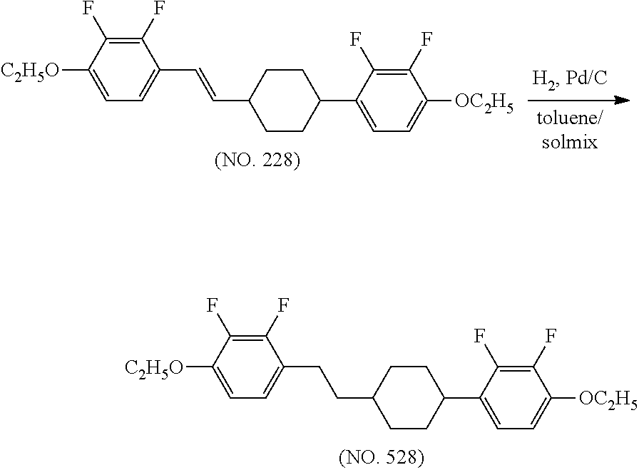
C1(F)=C(F)C([C2H5O])=CC=C1CCC1CCC(C2=CC=C([OC2H5])C(F)=C2F)CC1.C1(F)=C(F)C([C2H5O])=CC=C1C=CC1CCC(C2=CC=C([OC2H5])C(F)=C2F)CC1
